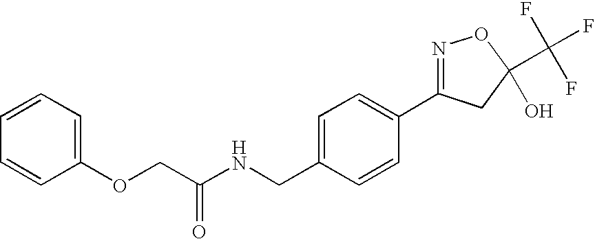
O(C1=CC=CC=C1)CC(NCC1=CC=C(C2=NOC(C(F)(F)F)(O)C2)C=C1)=O
